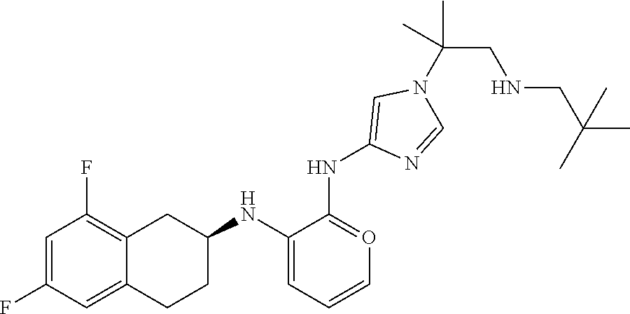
C1=C(F)C=C2C(=C1F)CC(NC1=CC=CO=C1NC1=CN(C(CNCC(C)(C)C)(C)C)C=N1)CC2
